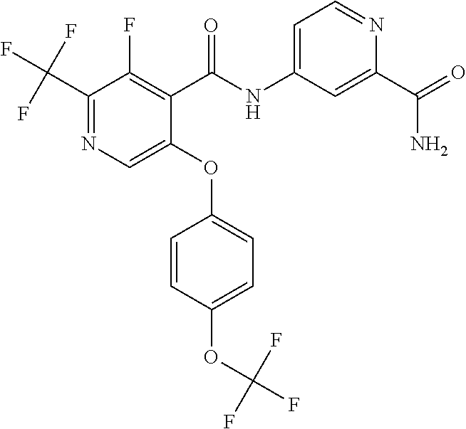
C1(OC2=CC=C(OC(F)(F)F)C=C2)=CN=C(C(F)(F)F)C(F)=C1C(NC1=CC=NC(C(=O)N)=C1)=O
